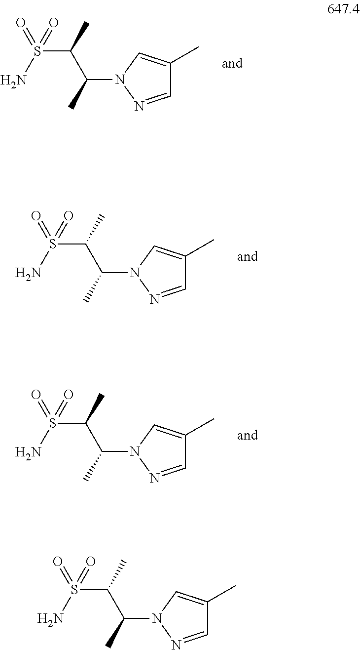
C1(C)=CN(C(C(C)S(N)(=O)=O)C)N=C1.C1(C)=CN(C(C(C)S(N)(=O)=O)C)N=C1.C1(C)=CN(C(C(C)S(N)(=O)=O)C)N=C1.C1(C)=CN(C(C(C)S(N)(=O)=O)C)N=C1
